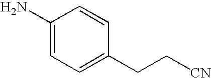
C1(N)=CC=C(CC[CN])C=C1
